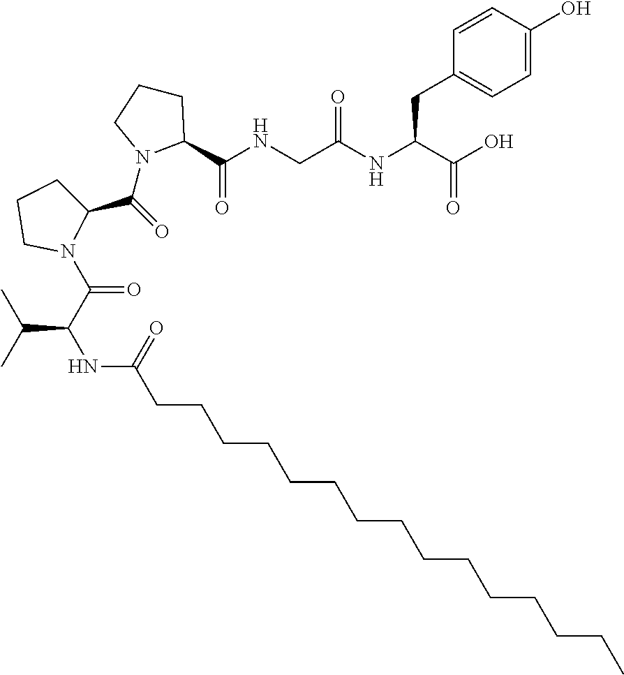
O=C(C1CCCN1C(=O)C(NC(CCCCCCCCCCCCCCC)=O)C(C)C)N1C(C(NCC(NC(C(O)=O)CC2=CC=C(O)C=C2)=O)=O)CCC1
